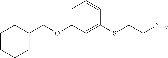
O(C1=CC=CC(SCCN)=C1)CC1CCCCC1
